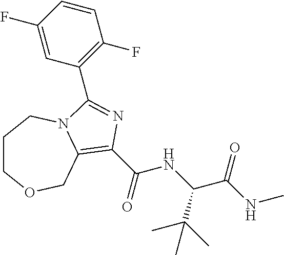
C1COCC2=C(C(=O)NC(C(NC)=O)C(C)(C)C)N=C(C3=C(F)C=CC(F)=C3)N2C1
